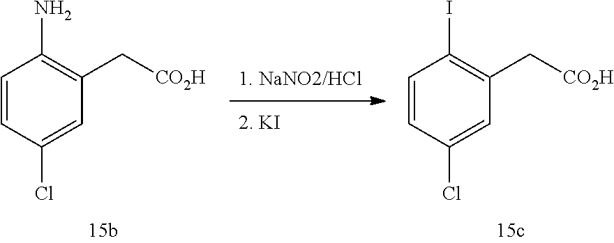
C1=CC(Cl)=CC(C[CO2H])=C1I.C1=CC(Cl)=CC(C[CO2H])=C1N
